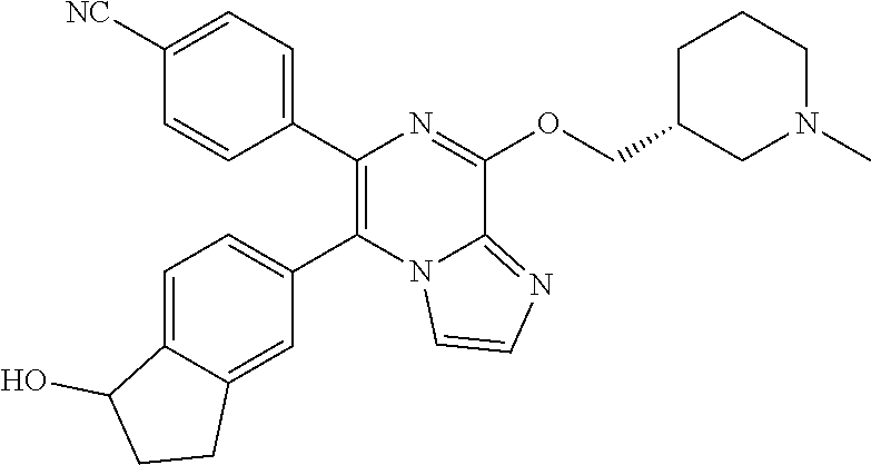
C1(C2=CC=C([NC])C=C2)=C(C2=CC=C3C(=C2)CCC3O)N2C(=NC=C2)C(OCC2CN(C)CCC2)=N1
